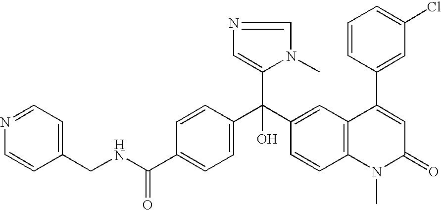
C1=C(C(NCC2=CC=NC=C2)=O)C=CC(C(C2=CC3=C(C=C2)N(C)C(=O)C=C3C2=CC(Cl)=CC=C2)(C2=CN=CN2C)O)=C1
